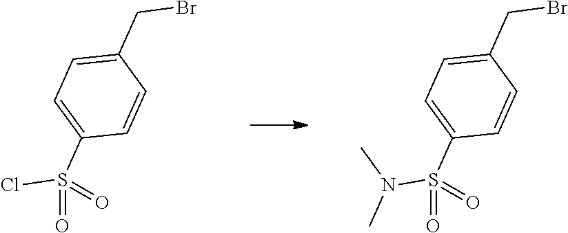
BrCC1=CC=C(S(=O)(Cl)=O)C=C1.BrCC1=CC=C(S(=O)(N(C)C)=O)C=C1
